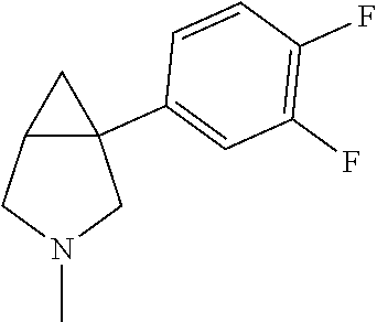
C12C(C3=CC(F)=C(F)C=C3)(CN(C)C1)C2
